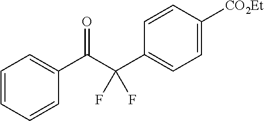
C1=CC=CC(C(C(C2=CC=C([CO2Et])C=C2)(F)F)=O)=C1
